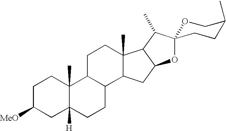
C1C([MeO])CC2([H])C(C)(C1)C1C(CC2)C2C(C)(CC1)C1C(C2)OC2(C1C)OCC(C)CC2
